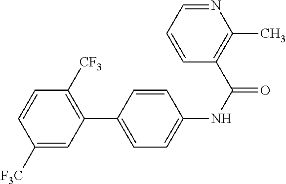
C1([F3C])=CC(C2=CC=C(NC(=O)C3=C(C)N=CC=C3)C=C2)=C([CF3])C=C1
